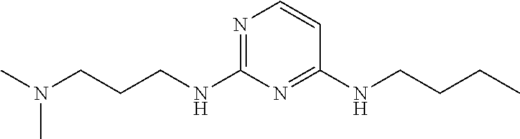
N1=C(NCCCN(C)C)N=C(NCCCC)C=C1
